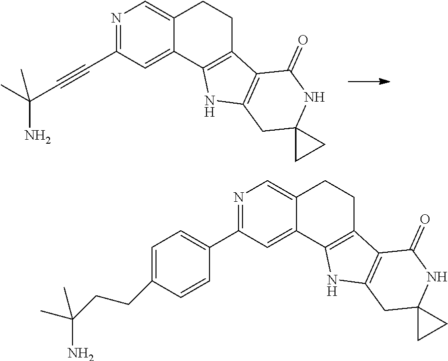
N1=C(C2=CC=C(CCC(N)(C)C)C=C2)C=C2C(=C1)CCC1=C2NC2=C1C(=O)NC1(C2)CC1.N1=C(C#CC(N)(C)C)C=C2C(=C1)CCC1=C2NC2=C1C(=O)NC1(C2)CC1
